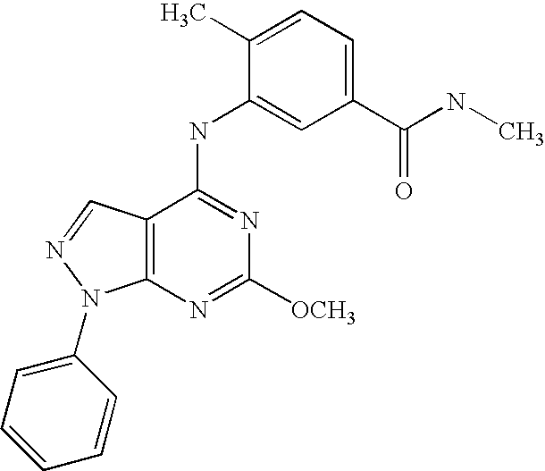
C12=C(C(NC3=CC(C(NC)=O)=CC=C3C)=NC([OCH3])=N1)C=NN2C1=CC=CC=C1
